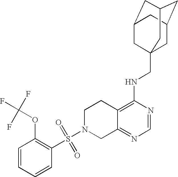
C12=C(NCC34CC5CC(CC(C3)C5)C4)N=CN=C1CN(S(=O)(=O)C1=C(OC(F)(F)F)C=CC=C1)CC2
